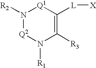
N1([R2])[Q2]N([R1])C([R3])=C([L][X])[Q1]1
